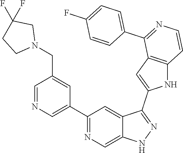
C1(C2=CN=CC(CN3CC(F)(F)CC3)=C2)=NC=C2C(=C1)C(C1=CC3=C(N1)C=CN=C3C1=CC=C(F)C=C1)=NN2
